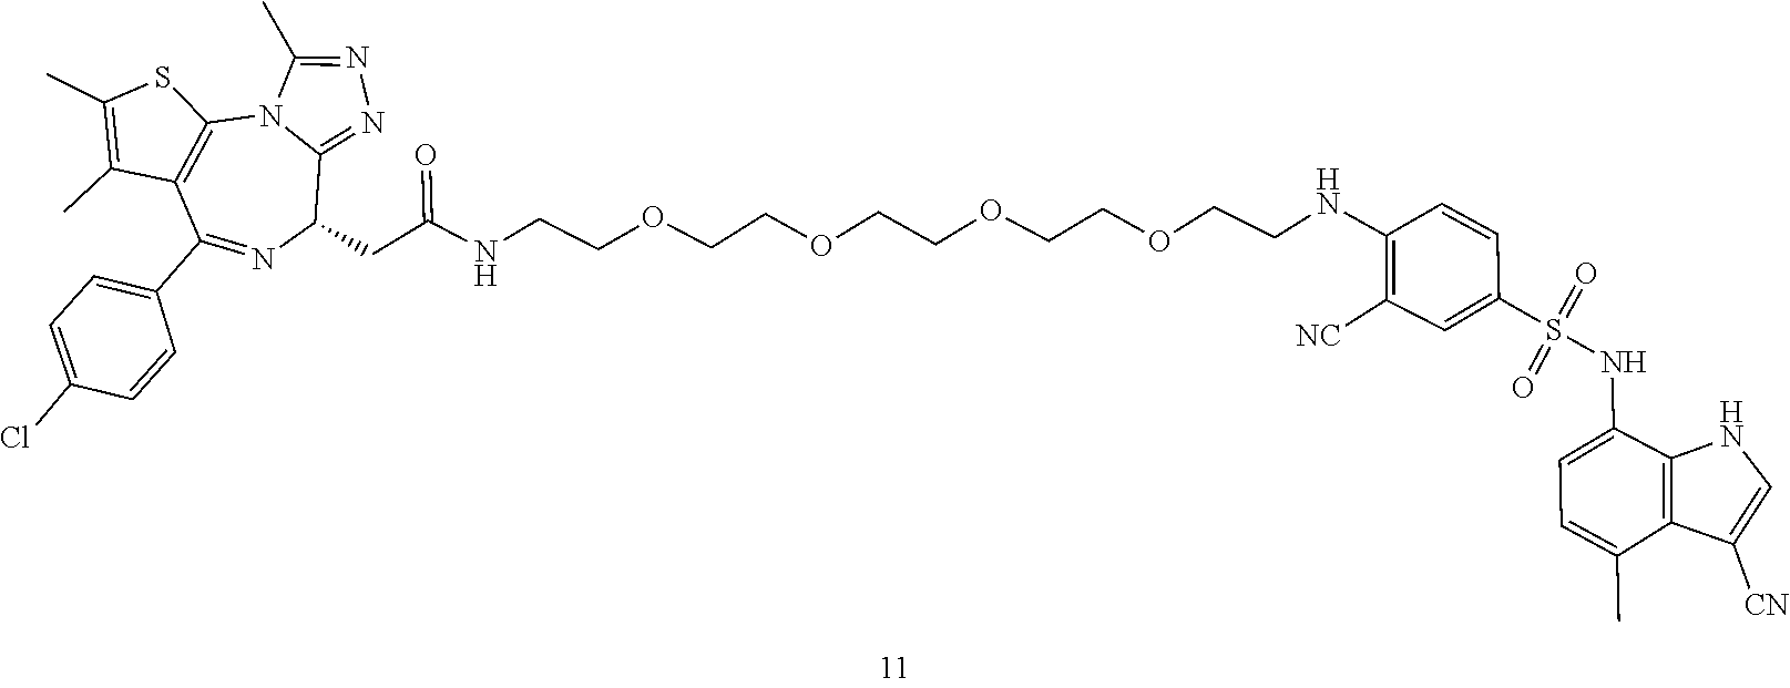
C1(C2=NC(CC(NCCOCCOCCOCCOCCNC3=C([NC])C=C(S(=O)(=O)NC4=CC=C(C)C5=C4NC=C5[CN])C=C3)=O)C3=NN=C(C)N3C3=C2C(C)=C(C)S3)=CC=C(Cl)C=C1
